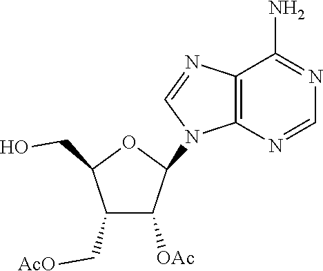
C1(C[AcO])C([OAc])C(N2C3=C(C(N)=NC=N3)N=C2)OC1CO
